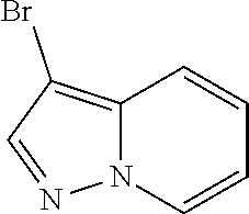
BrC1=C2N(N=C1)C=CC=C2
